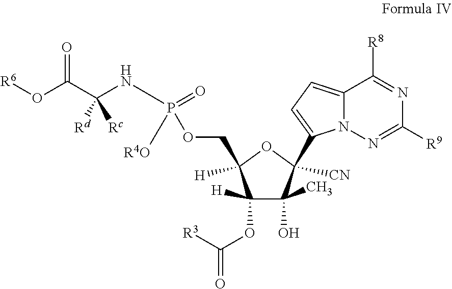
[R6]OC(C(NP(=O)(OCC1([H])C(OC(=O)[R3])([H])C(C)(O)C(C2=CC=C3N2N=C([R9])N=C3[R8])([CN])O1)[R4O])([Rd])[Rc])=O
